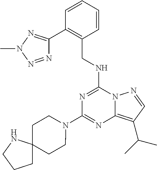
C1(N2CCC3(CC2)CCCN3)=NC2=C(C(C)C)C=NN2C(NCC2=C(C3=NN(C)N=N3)C=CC=C2)=N1
